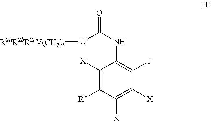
C1([X])=C([R5])C([X])=C([X])C([J])=C1NC(=O)[U][R2aR2bR2cV(CH2)t]
